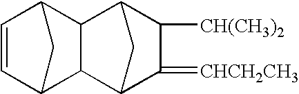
C1=CC2CC1C1C3C(=[CHCH2CH3])C([CH(CH3)2])C(C21)C3
